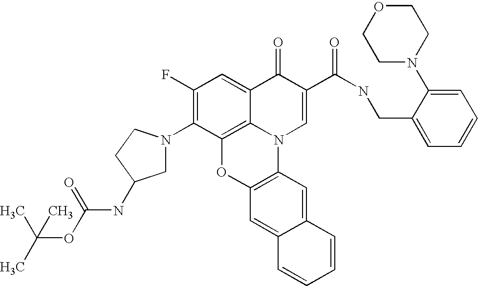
C1(F)=C(N2CC(NC(=O)OC(C)(C)C)CC2)C2=C3C(=C1)C(=O)C(C(NCC1=CC=CC=C1N1CCOCC1)=O)=CN3C1=C(O2)C=C2C(=C1)C=CC=C2
